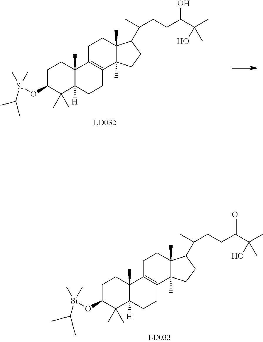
C1C(O[Si](C(C)C)(C)C)C(C)(C)C2([H])C(C)(C1)C1=C(CC2)C2(C)C(C)(CC1)C(C(CCC(C(C)(C)O)=O)C)CC2.C1C(O[Si](C)(C)C(C)C)C(C)(C)C2([H])C(C)(C1)C1=C(CC2)C2(C)C(C)(CC1)C(C(CCC(C(C)(C)O)O)C)CC2
